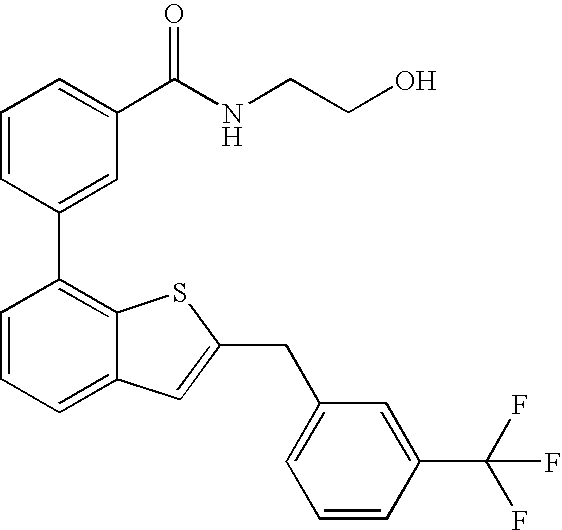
C1=CC(C2=C3C(=CC=C2)C=C(CC2=CC=CC(C(F)(F)F)=C2)S3)=CC(C(NCCO)=O)=C1
